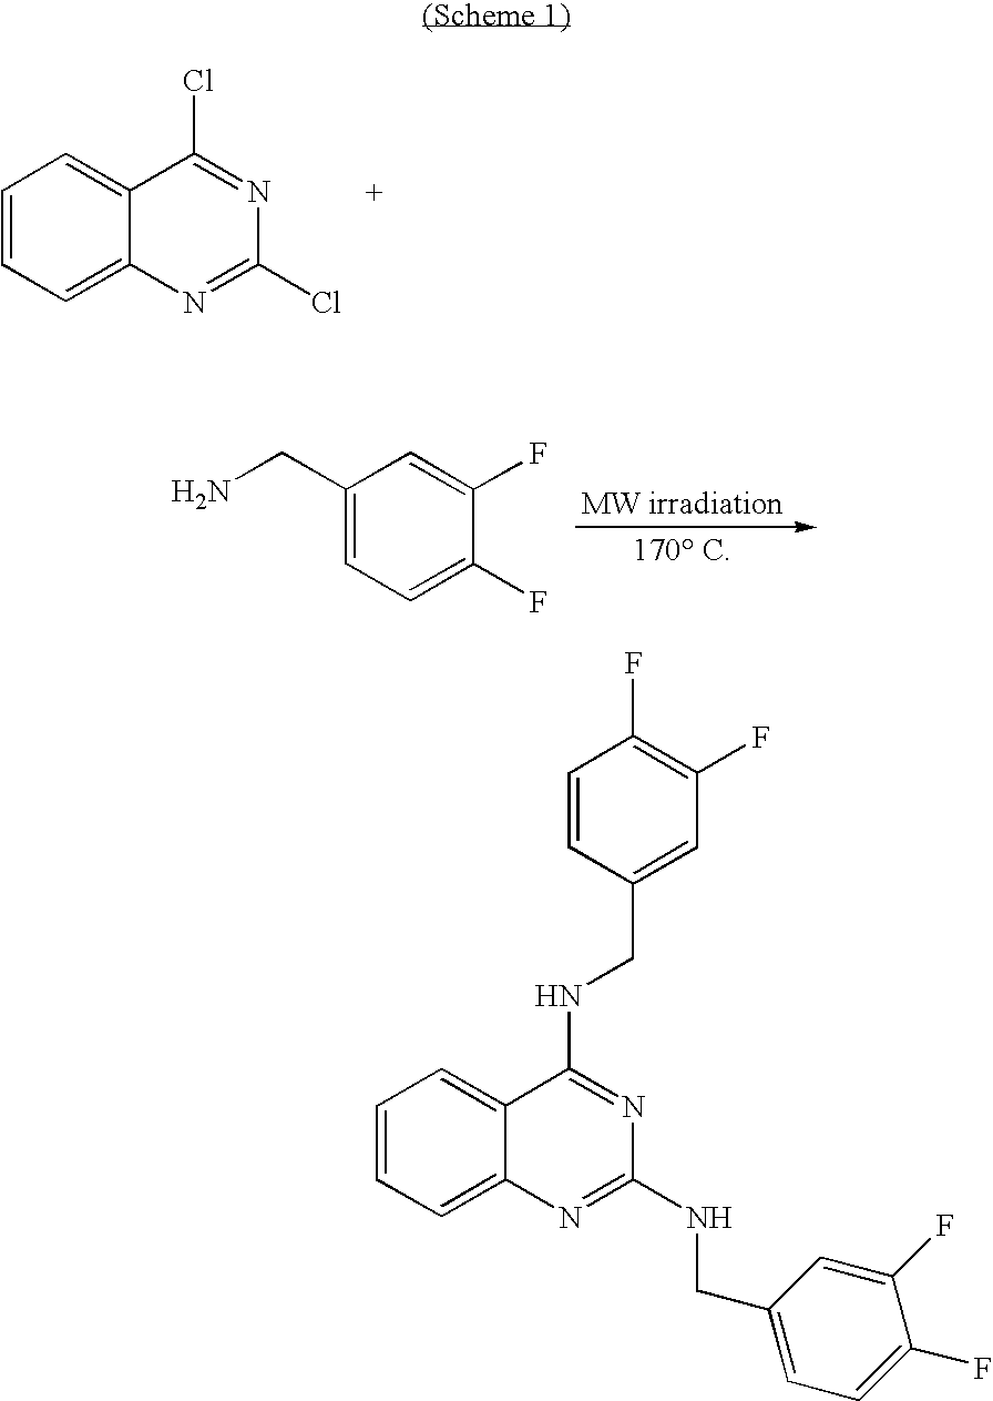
C1=CC=C2C(=C1)C(Cl)=NC(Cl)=N2.C1(CN)=CC=C(F)C(F)=C1.C1=CC=C2C(=C1)C(NCC1=CC(F)=C(F)C=C1)=NC(NCC1=CC=C(F)C(F)=C1)=N2
